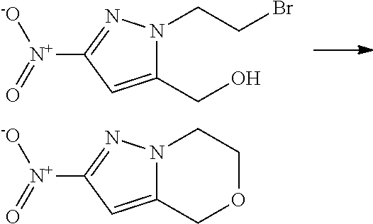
C1(CO)=CC([N+](=O)[-O])=NN1CCBr.C12=CC([N+](=O)[-O])=NN1CCOC2
